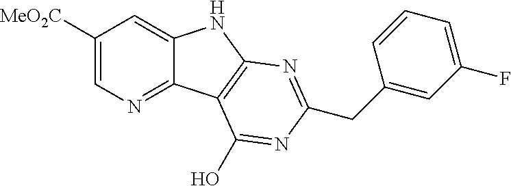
C1([MeO2C])=CN=C2C(=C1)NC1=C2C(O)=NC(CC2=CC(F)=CC=C2)=N1
